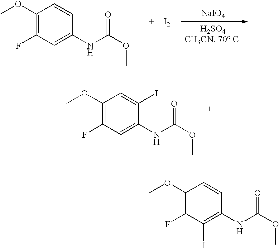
C1(OC)=C(F)C=C(NC(OC)=O)C(I)=C1.C1(OC)=C(F)C=C(NC(OC)=O)C=C1.[I2].[NaIO4].C1(OC)=C(F)C(I)=C(NC(OC)=O)C=C1
